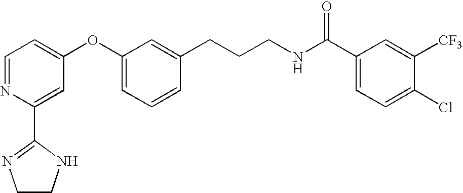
C1(C2=NCCN2)=CC(OC2=CC=CC(CCCNC(C3=CC=C(Cl)C([CF3])=C3)=O)=C2)=CC=N1
